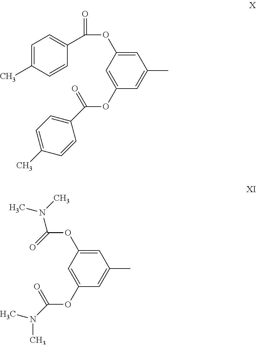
C1=C(C)C=CC(C(OC2=CC(C)=CC(OC(C3=CC=C(C)C=C3)=O)=C2)=O)=C1.C(OC1=CC(C)=CC(OC(N(C)C)=O)=C1)(N(C)C)=O
